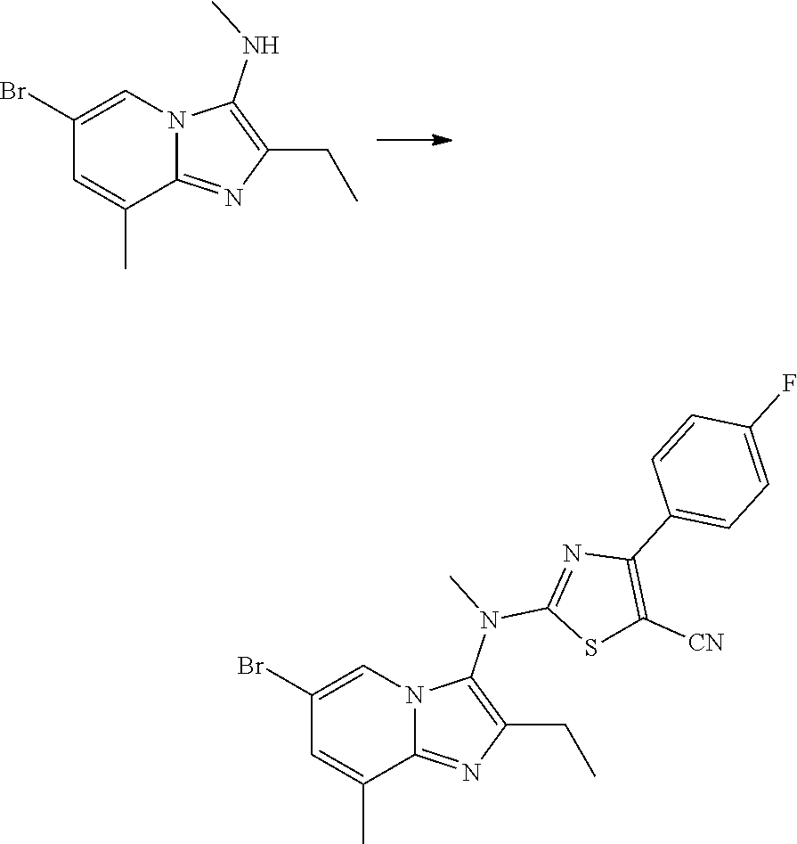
C1=C(Br)C=C(C)C2=NC(CC)=C(NC)N12.C1=C(C)C2=NC(CC)=C(N(C3=NC(C4=CC=C(F)C=C4)=C([CN])S3)C)N2C=C1Br
